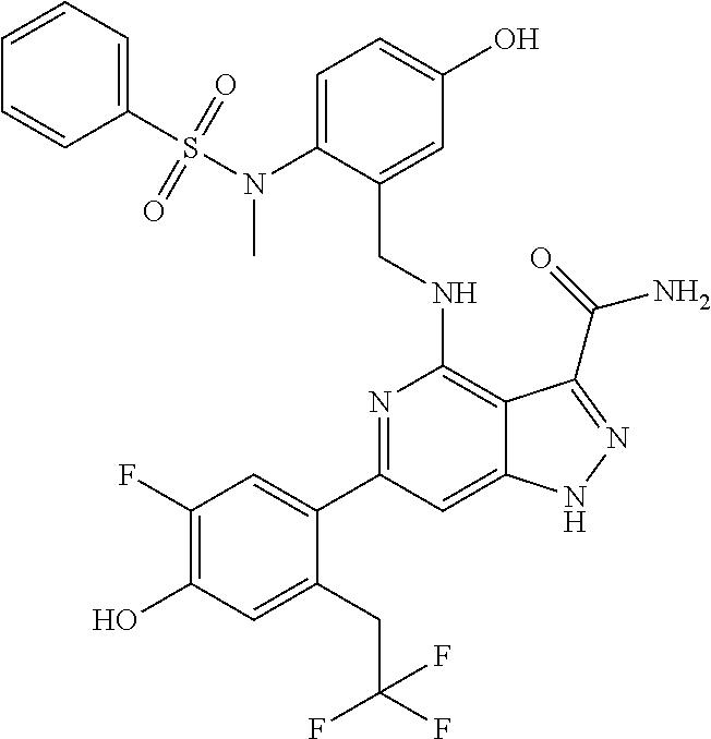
C1(C2=CC(F)=C(O)C=C2CC(F)(F)F)=NC(NCC2=CC(O)=CC=C2N(C)S(=O)(C2=CC=CC=C2)=O)=C2C(=C1)NN=C2C(N)=O
